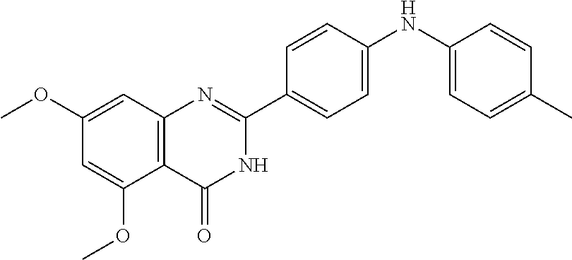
C1(OC)=CC2=C(C(OC)=C1)C(=O)NC(C1=CC=C(NC3=CC=C(C)C=C3)C=C1)=N2
